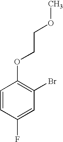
C1=CC(F)=CC(Br)=C1OCCOC
